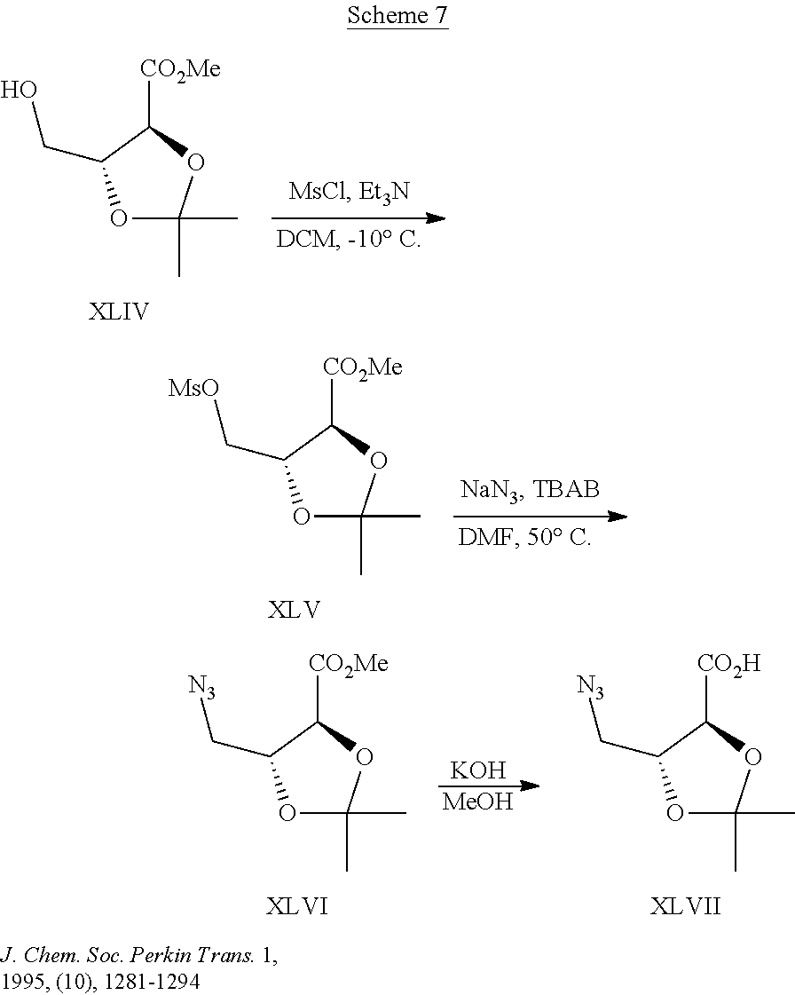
O1C(C)(C)OC([CO2Me])C1CO.O1C(C)(C)OC([CO2Me])C1C[MsO].[KOH].[MeOH].O1C(C)(C)OC([CO2Me])C1C[N3].O1C(C)(C)OC([CO2H])C1C[N3]
